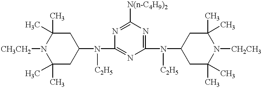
C1(C)(C)CC(N(C2=NC(N(C3CC(C)(C)N([CH2CH3])C(C)(C)C3)[C2H5])=NC([N(n-C4H9)2])=N2)[C2H5])CC(C)(C)N1[CH3CH2]
